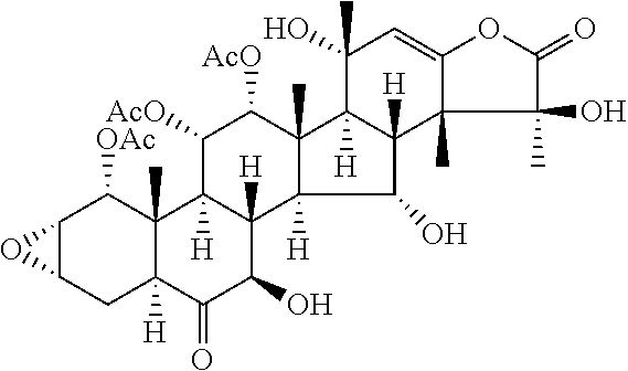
C12C(CC3([H])C(C)(C1[OAc])C1([H])C([H])(C(O)C3=O)C3([H])C(C)(C([AcO])C1[AcO])C1([H])C([H])(C3O)C3(C)C(=CC1(O)C)OC(=O)C3(C)O)O2
